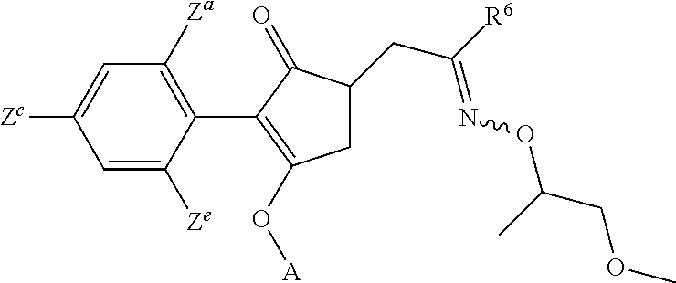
C1=C([Zc])C=C([Ze])C(C2=C(O[A])CC(CC([R6])=NOC(COC)C)C2=O)=C1[Za]
